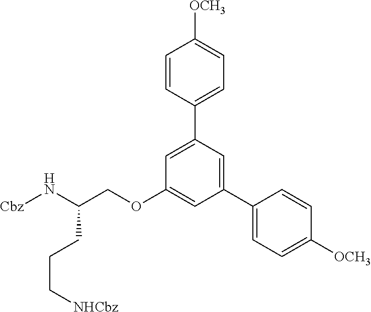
C1=C(C2=CC=C([OCH3])C=C2)C=C(C2=CC=C([OCH3])C=C2)C=C1OCC(N[Cbz])CCC[NHCbz]
